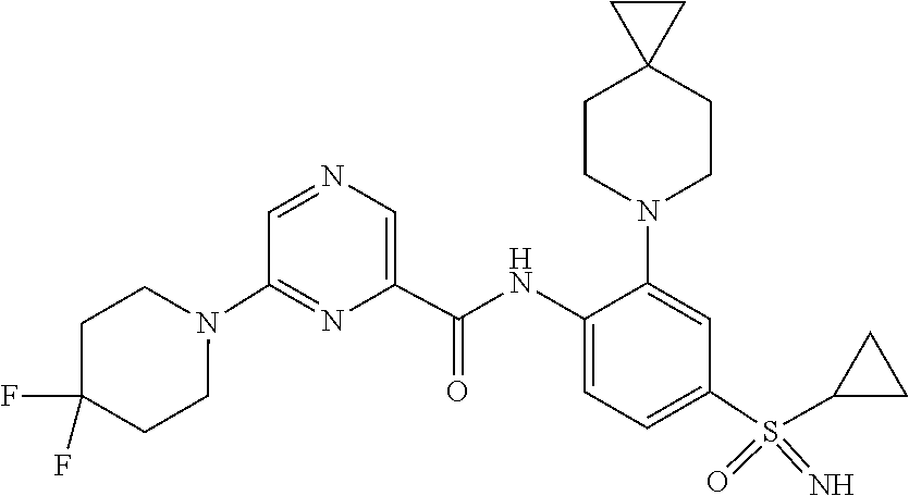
C1CN(C2=NC(C(NC3=CC=C(S(=N)(=O)C4CC4)C=C3N3CCC4(CC3)CC4)=O)=CN=C2)CCC1(F)F
